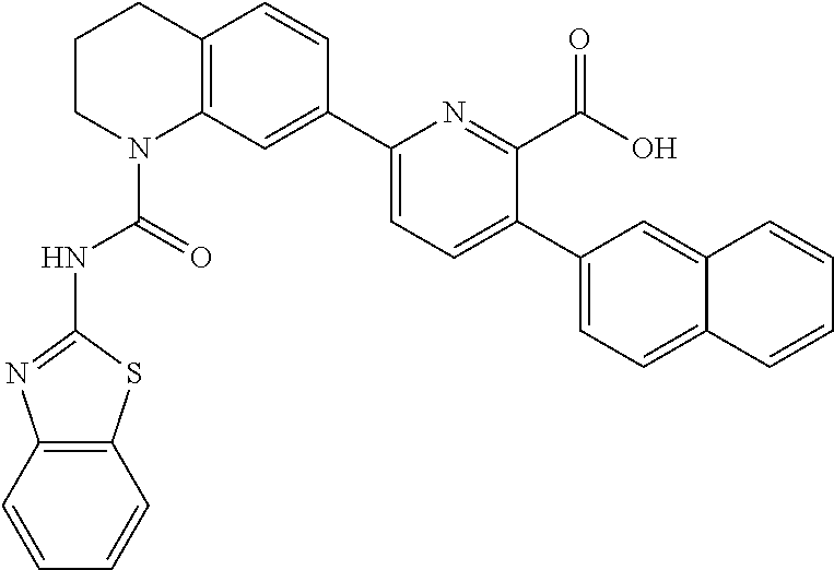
C1CN(C(=O)NC2=NC3=C(S2)C=CC=C3)C2=C(C1)C=CC(C1=CC=C(C3=CC=C4C(=C3)C=CC=C4)C(C(O)=O)=N1)=C2
